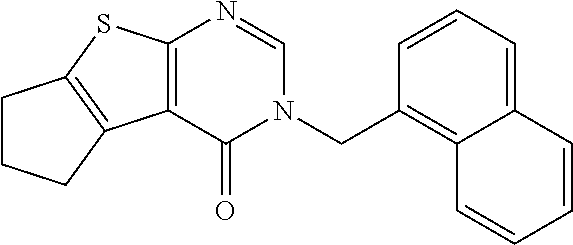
C12=C(C3=C(S1)CCC3)C(=O)N(CC1=C3C(=CC=C1)C=CC=C3)C=N2
